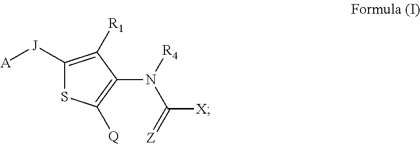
C1([J][A])=C([R1])C(N([R4])C([X])=[Z])=C([Q])S1
